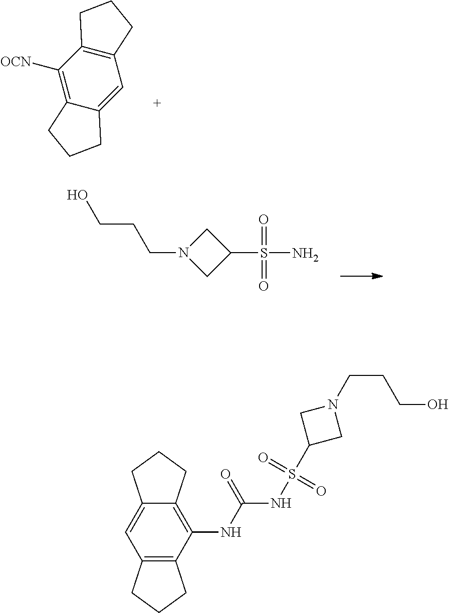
C1=C2C(=C([OCN])C3=C1CCC3)CCC2.C(N1CC(S(=O)(=O)N)C1)CCO.C12=C(NC(=O)NS(=O)(=O)C3CN(CCCO)C3)C3=C(C=C1CCC2)CCC3
